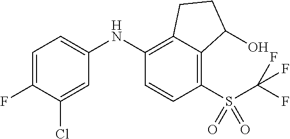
C1(NC2=CC=C(F)C(Cl)=C2)=C2C(=C(S(=O)(=O)C(F)(F)F)C=C1)C(O)CC2
